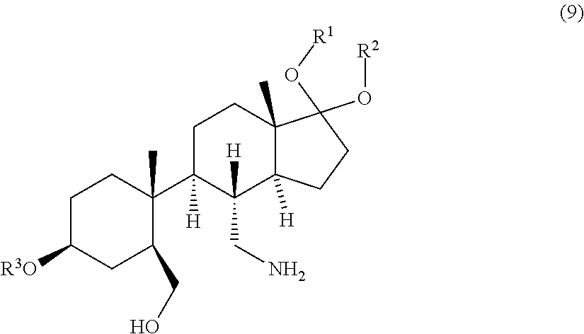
C1C([R3O])CC(CO)C(C2([H])C(CN)([H])C3([H])C(C)(CC2)C(O[R2])(O[R1])CC3)(C)C1
